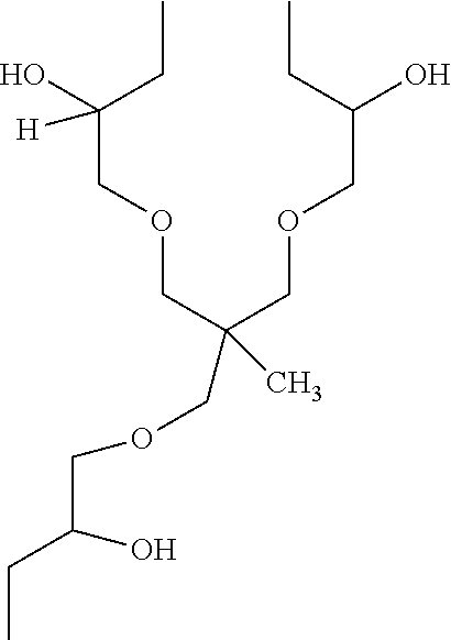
C(C(O)COCC(COCC(CC)([H])O)(C)COCC(CC)O)C
